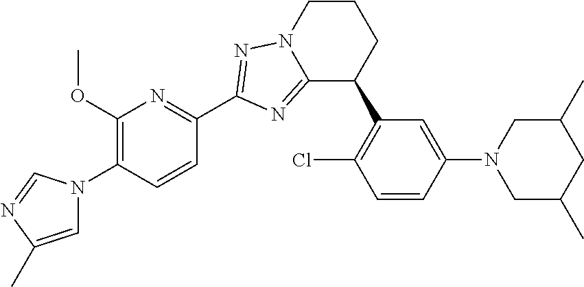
C12=NC(C3=NC(OC)=C(N4C=C(C)N=C4)C=C3)=NN1CCCC2C1=C(Cl)C=CC(N2CC(C)CC(C)C2)=C1
